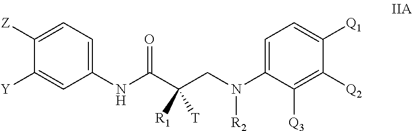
[R2]N(C1=CC=C([Q1])C([Q2])=C1[Q3])CC([R1])(C(NC1=CC=C([Z])C([Y])=C1)=O)[T]
